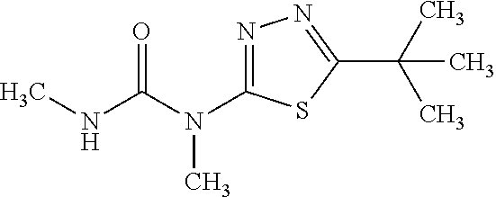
CNC(N(C1=NN=C(C(C)(C)C)S1)C)=O
